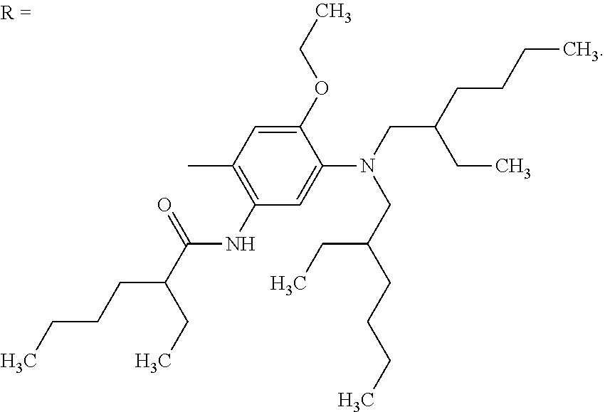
C1(N(CC(CCCC)CC)CC(CCCC)CC)=CC(NC(C(CC)CCCC)=O)=C(C)C=C1OCC
